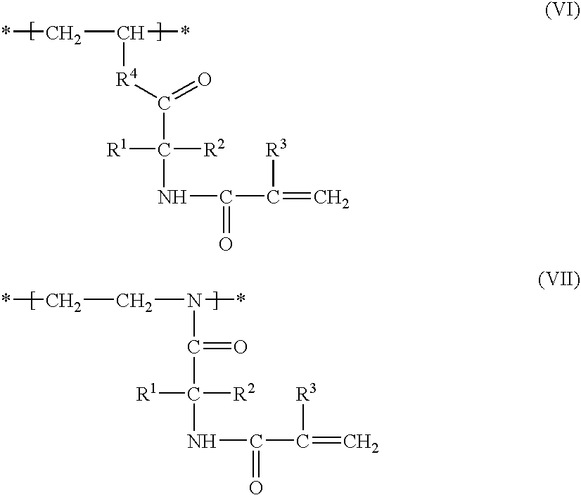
*CC(*)[R4]C(=O)C(NC(C(=C)[R3])=O)([R2])[R1].C(C(NC(C(=C)[R3])=O)([R2])[R1])(N(*)CC*)=O
